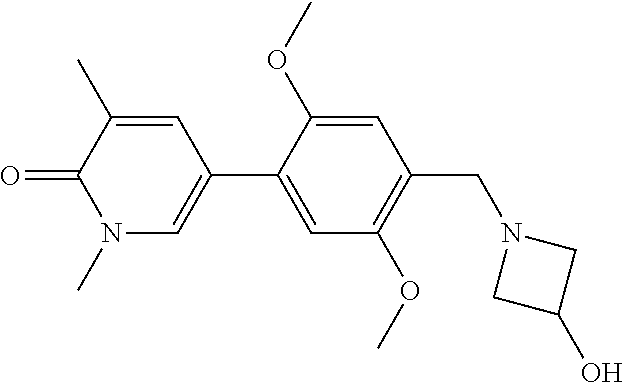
C1(C)=CC(C2=CC(OC)=C(CN3CC(O)C3)C=C2OC)=CN(C)C1=O
